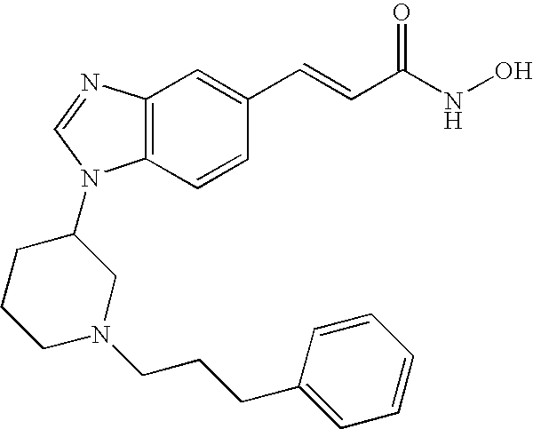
C12=C(C=CC(C=CC(NO)=O)=C1)N(C1CN(CCCC3=CC=CC=C3)CCC1)C=N2
